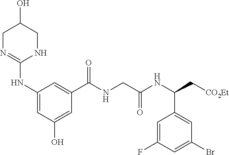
C1N=C(NC2=CC(O)=CC(C(NCC(NC(C[CO2Et])C3=CC(Br)=CC(F)=C3)=O)=O)=C2)NCC1O
